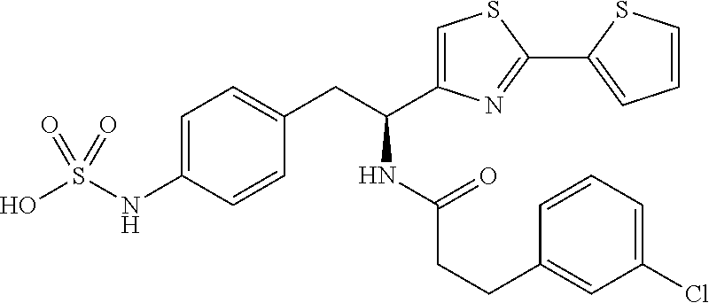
C1=CC=C(Cl)C=C1CCC(NC(C1=CSC(C2=CC=CS2)=N1)CC1=CC=C(NS(O)(=O)=O)C=C1)=O
